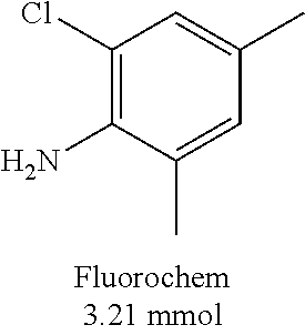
C1(Cl)=C(N)C(C)=CC(C)=C1
